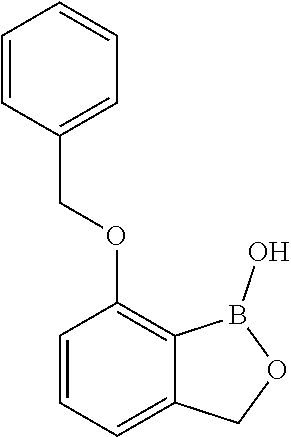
C1=CC(COC2=C3C(=CC=C2)COB3O)=CC=C1
